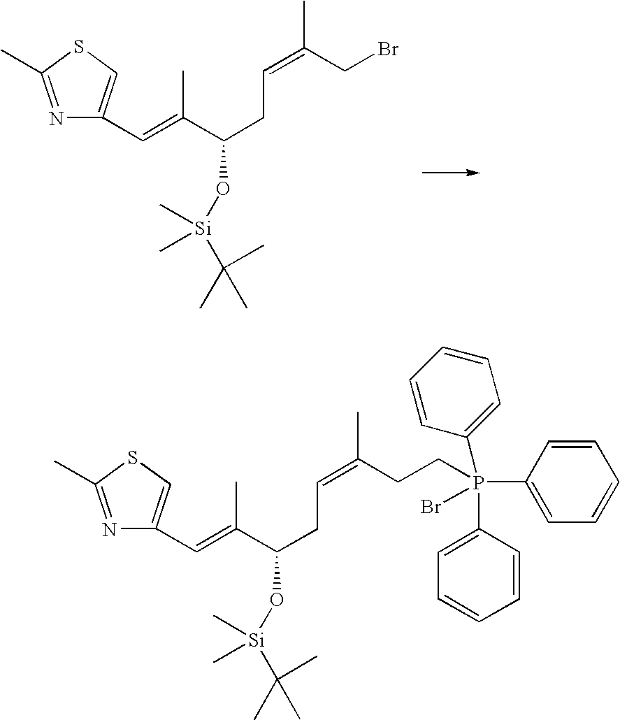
N1=C(C)SC=C1C=C(C(CC=C(C)CBr)O[Si](C(C)(C)C)(C)C)C.N1=C(C)SC=C1C=C(C(CC=C(C)CCP(C1=CC=CC=C1)(C1=CC=CC=C1)(Br)C1=CC=CC=C1)O[Si](C(C)(C)C)(C)C)C
